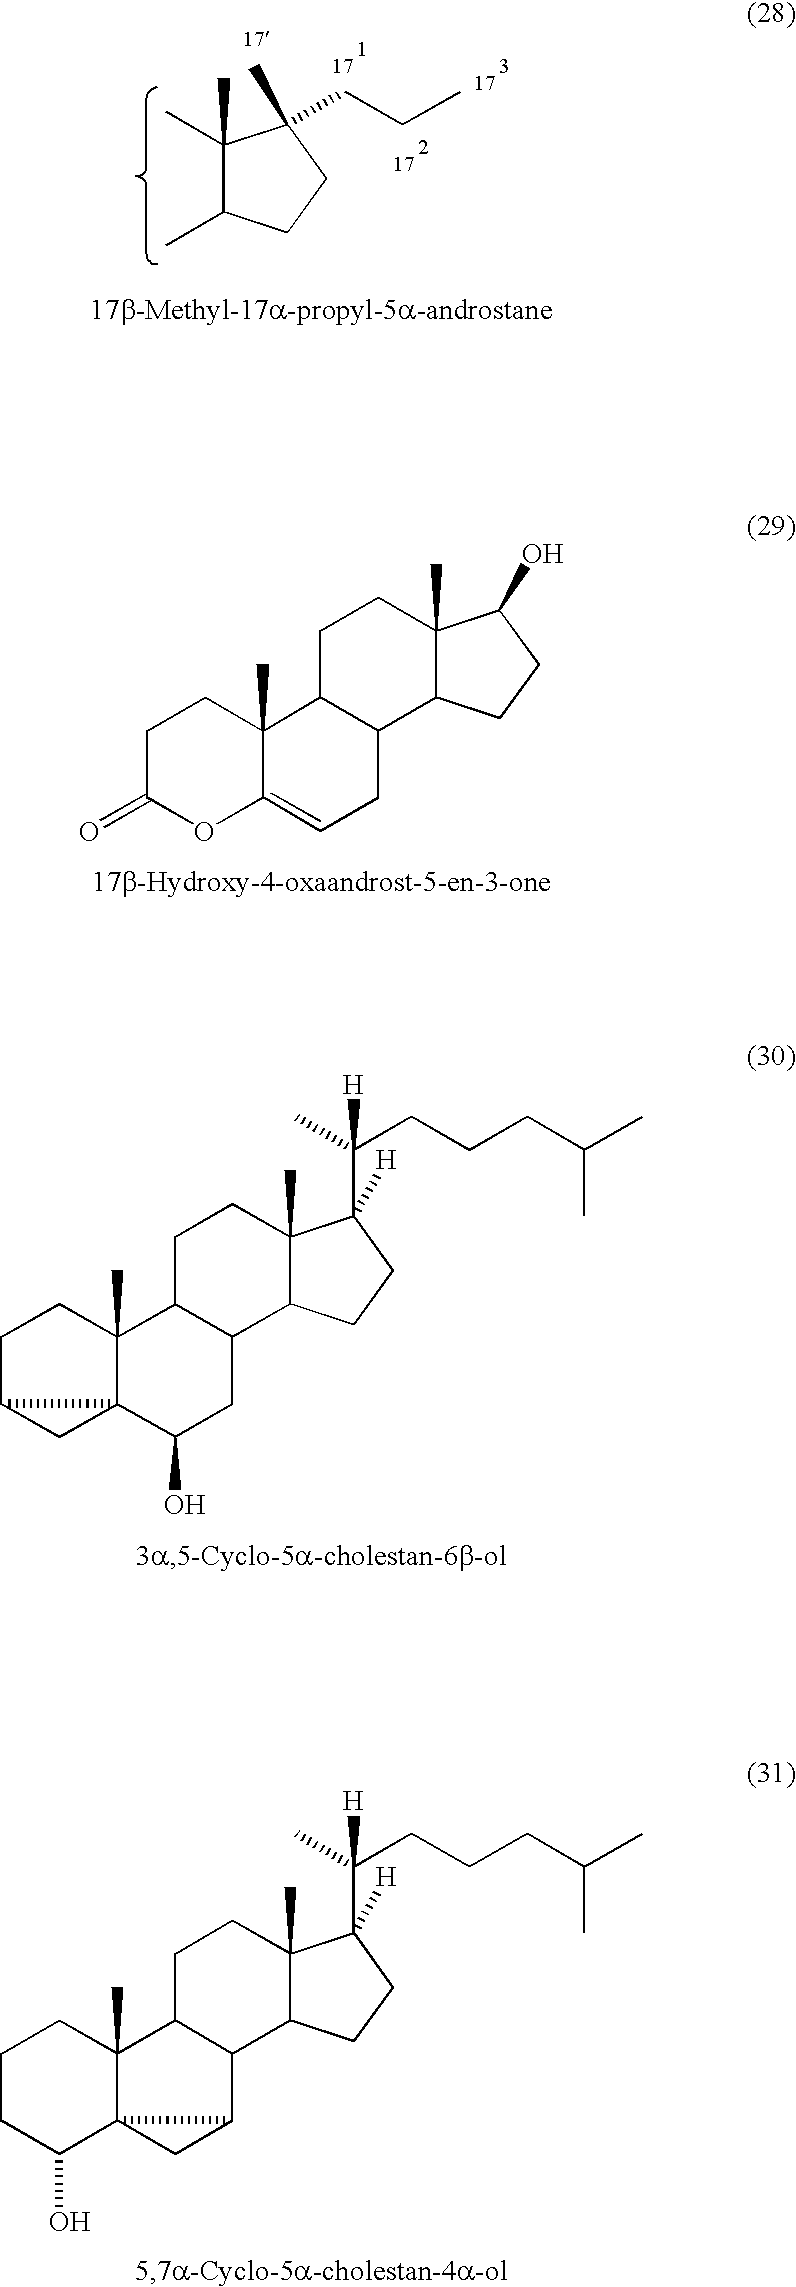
C1(C)(C)C(C)CCC1(C)CCC.C1C(=O)OC2=CCC3C(C2(C)C1)CCC1(C)C3CCC1O.C1C2CC23C(C)(C1)C1C(CC3O)C2C(C)(CC1)C(C(C)(CCCC(C)C)[H])([H])CC2.C1CC(O)C23C(C)(C1)C1C(C2C3)C2C(C)(CC1)C(C(C)(CCCC(C)C)[H])([H])CC2
